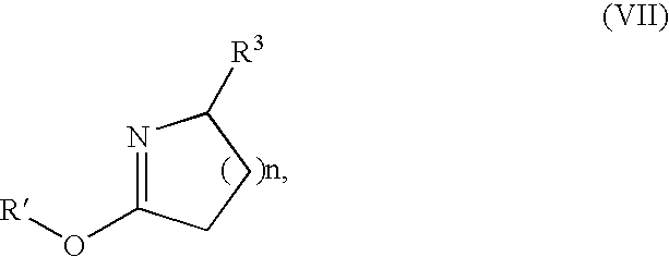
[R]OC1=NC([R3])CC1
